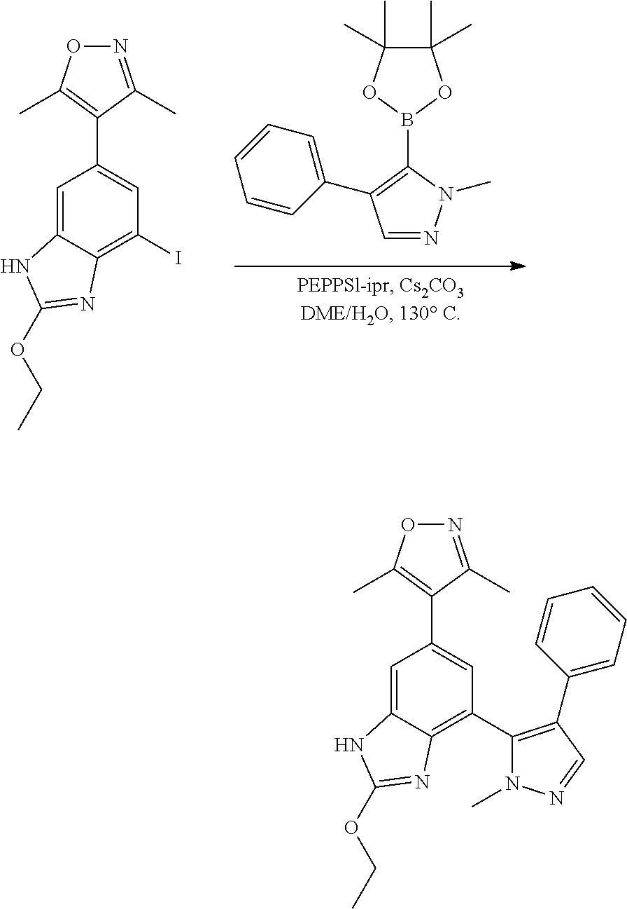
C1=C2C(=C(I)C=C1C1=C(C)ON=C1C)N=C(OCC)N2.C1=NN(C)C(B2OC(C)(C)C(C)(C)O2)=C1C1=CC=CC=C1.C1=C2C(=C(C3=C(C4=CC=CC=C4)C=NN3C)C=C1C1=C(C)ON=C1C)N=C(OCC)N2
